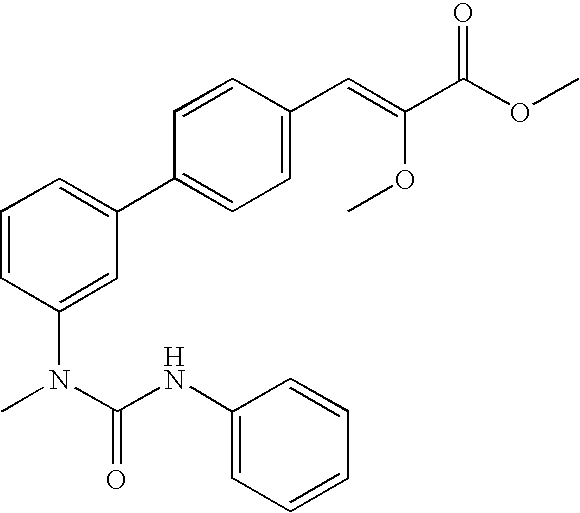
C1=CC(N(C(=O)NC2=CC=CC=C2)C)=CC(C2=CC=C(C=C(OC)C(OC)=O)C=C2)=C1
